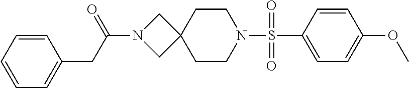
C(N1CC2(C1)CCN(S(C1=CC=C(OC)C=C1)(=O)=O)CC2)(CC1=CC=CC=C1)=O
